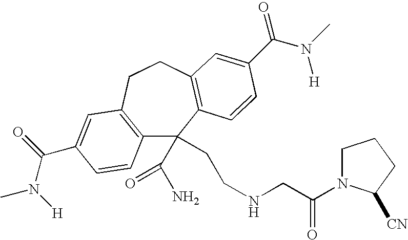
C12=C(CCC3=C(C1(C(N)=O)CCNCC(=O)N1CCCC1[CN])C=CC(C(=O)N([H])C)=C3)C=C(C(N(C)[H])=O)C=C2
